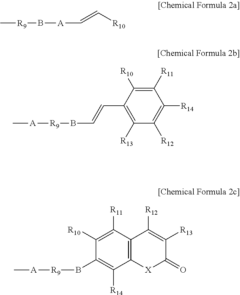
C[R9]B[A]C=C[R10].[A]([R9]BC=CC1=C([R13])C([R12])=C([R14])C([R11])=C1[R10])C.C12=C(C([R11])=C([R10])C(B[R9][A]C)=C1[R14])C([R12])=C([R13])C(=O)[X]2
